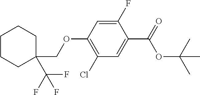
C1(Cl)=C(OCC2(C(F)(F)F)CCCCC2)C=C(F)C(C(=O)OC(C)(C)C)=C1
